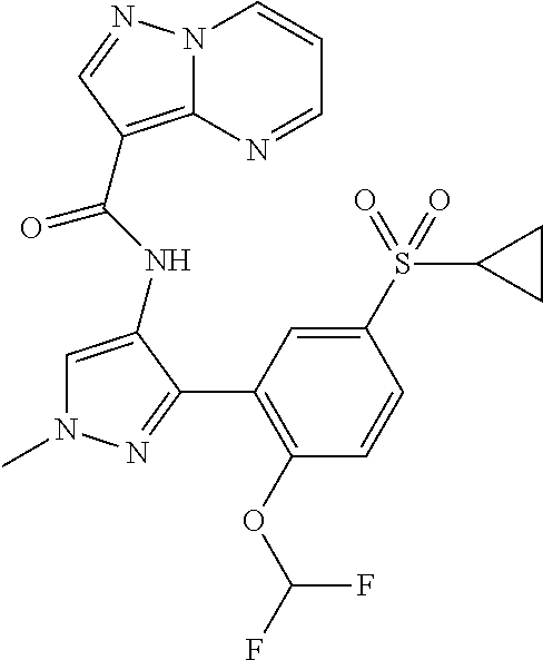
N12C(=C(C(NC3=CN(C)N=C3C3=C(OC(F)F)C=CC(S(C4CC4)(=O)=O)=C3)=O)C=N1)N=CC=C2
